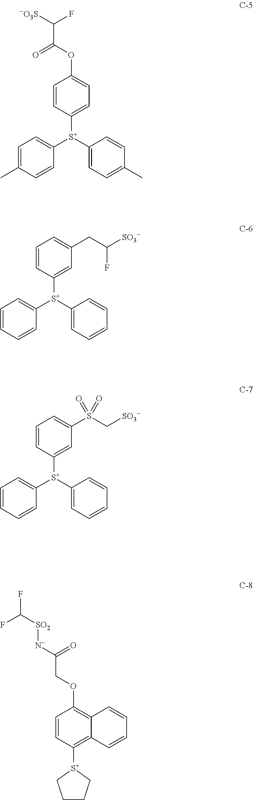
C1=CC([S+](C2=CC=C(C)C=C2)C2=CC=C(C)C=C2)=CC=C1OC(C([-O3S])F)=O.C1=CC([S+](C2=CC=CC=C2)C2=CC=CC=C2)=CC(CC([SO3-])F)=C1.C1=CC([S+](C2=CC=CC=C2)C2=CC=CC=C2)=CC(S(C[SO3-])(=O)=O)=C1.C1=CC([S+]2CCCC2)=C2C(=C1OCC(=O)[N-][SO2]C(F)F)C=CC=C2
